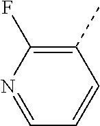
N1=CC=CC(C)=C1F
